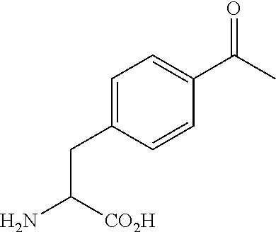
C1=C(CC([CO2H])N)C=CC(C(=O)C)=C1
